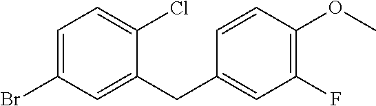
C1=C(Br)C=C(CC2=CC(F)=C(OC)C=C2)C(Cl)=C1
